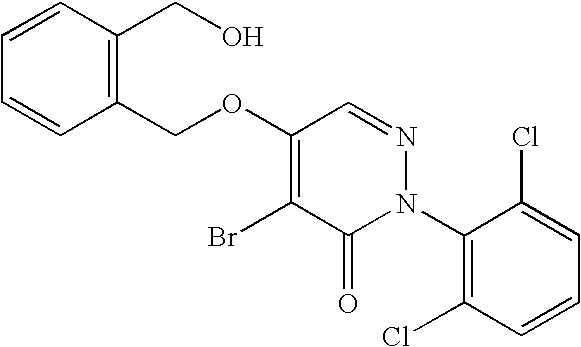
C1(COC2=C(Br)C(=O)N(C3=C(Cl)C=CC=C3Cl)N=C2)=C(CO)C=CC=C1
